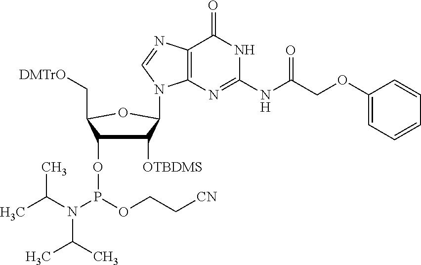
C1([OTBDMS])C(OP(N(C(C)C)C(C)C)OCC[CN])C(C[DMTrO])OC1N1C2=C(C(=O)NC(NC(COC3=CC=CC=C3)=O)=N2)N=C1
